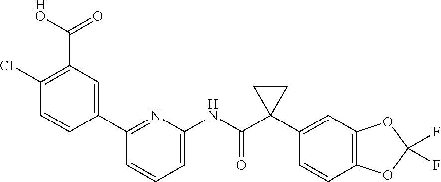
C1(Cl)=C(C([HO])=O)C=C(C2=NC(NC(C3(C4=CC5=C(C=C4)OC(F)(F)O5)CC3)=O)=CC=C2)C=C1
